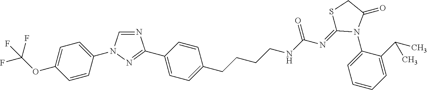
N1=CN(C2=CC=C(OC(F)(F)F)C=C2)N=C1C1=CC=C(CCCCNC(N=C2SCC(=O)N2C2=CC=CC=C2C(C)C)=O)C=C1
